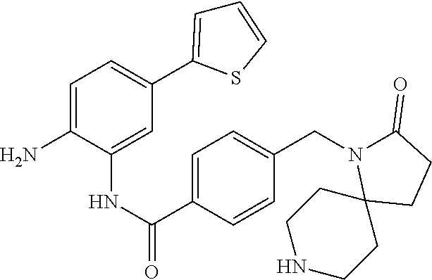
C1=C(N)C(NC(=O)C2=CC=C(CN3C4(CCC3=O)CCNCC4)C=C2)=CC(C2=CC=CS2)=C1
